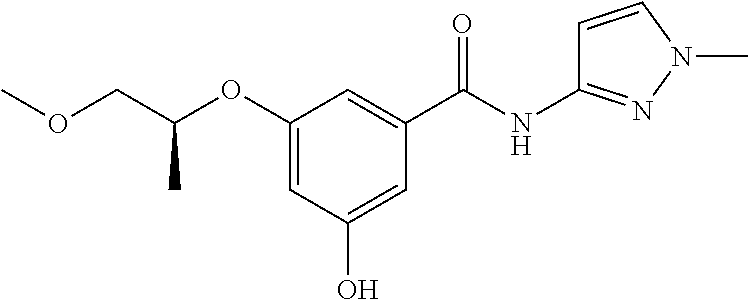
C1(OC(COC)C)=CC(O)=CC(C(=O)NC2=NN(C)C=C2)=C1
